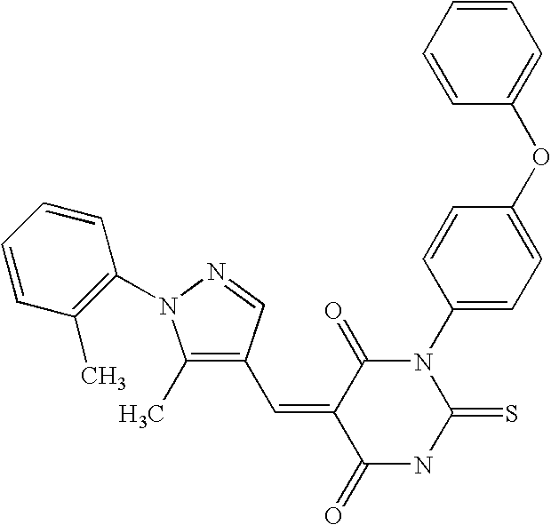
C1=CC=CC(OC2=CC=C(N3C(=O)C(=CC4=C(C)N(C5=C(C)C=CC=C5)N=C4)C(=O)NC3=S)C=C2)=C1
